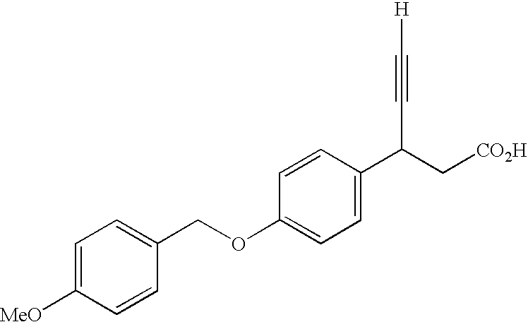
C(OC1=CC=C(C(C[CO2H])C#C[H])C=C1)C1=CC=C([MeO])C=C1
